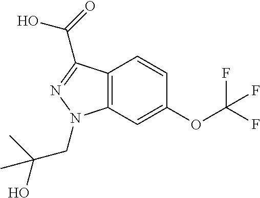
C12=C(C=C(OC(F)(F)F)C=C1)N(CC(O)(C)C)N=C2C(=O)O
